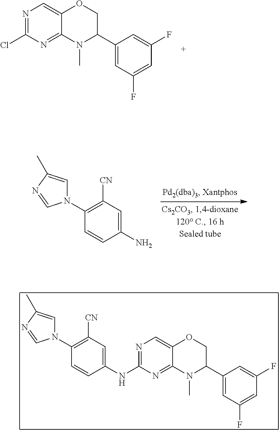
C1(N2C=C(C)N=C2)=C([CN])C=C(N)C=C1.N1=C(Cl)N=C2C(=C1)OCC(C1=CC(F)=CC(F)=C1)N2C.C1(N2C=C(C)N=C2)=C([CN])C=C(NC2=NC=C3C(=N2)N(C)C(C2=CC(F)=CC(F)=C2)CO3)C=C1
